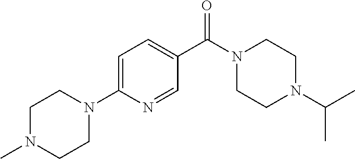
N1(C2=CC=C(C(N3CCN(C(C)C)CC3)=O)C=N2)CCN(C)CC1
